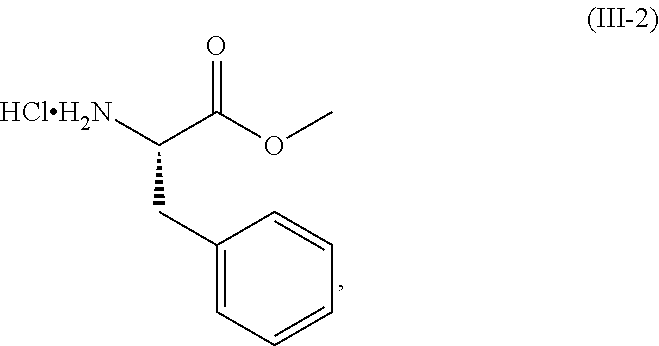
[HClH2N]C(C(OC)=O)CC1=CC=CC=C1
